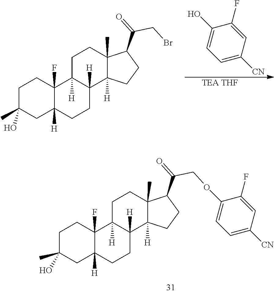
C1C(C)(O)CC2([H])C(F)(C1)C1([H])C([H])(CC2)C2([H])C(C)(CC1)C(C(COC1=CC=C([CN])C=C1F)=O)CC2.C1C(C)(O)CC2([H])C(F)(C1)C1([H])C([H])(CC2)C2([H])C(C)(CC1)C(C(CBr)=O)CC2.[TEA THF].C1=C([CN])C=C(F)C(O)=C1
